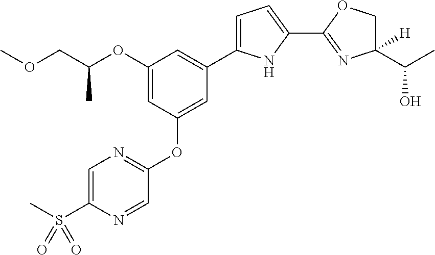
C1(OC(COC)C)=CC(OC2=NC=C(S(C)(=O)=O)N=C2)=CC(C2=CC=C(C3=NC(C(C)O)([H])CO3)N2)=C1
